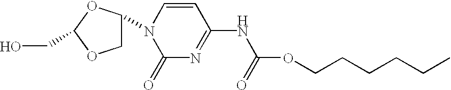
C1C(N2C(=O)N=C(NC(=O)OCCCCCC)C=C2)OC(CO)O1.[H]
